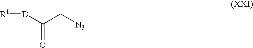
[N3]CC([D][R1])=O
